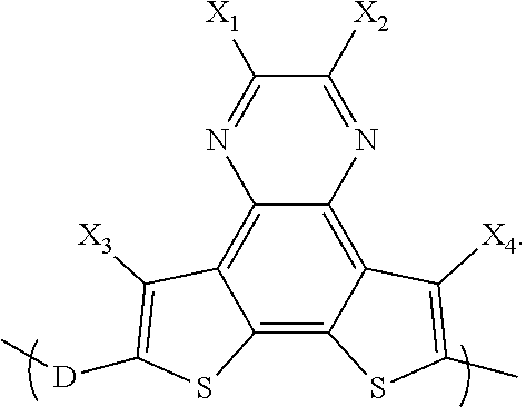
C12=C3C(=C4C(=C1SC(C)=C2[X4])SC([D]C)=C4[X3])N=C([X1])C([X2])=N3
